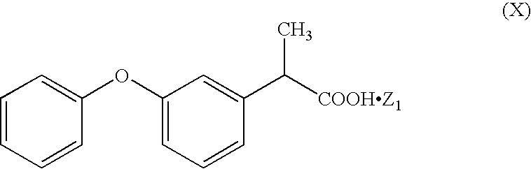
C1=CC=CC(OC2=CC=CC(C([COOHZ1])C)=C2)=C1
